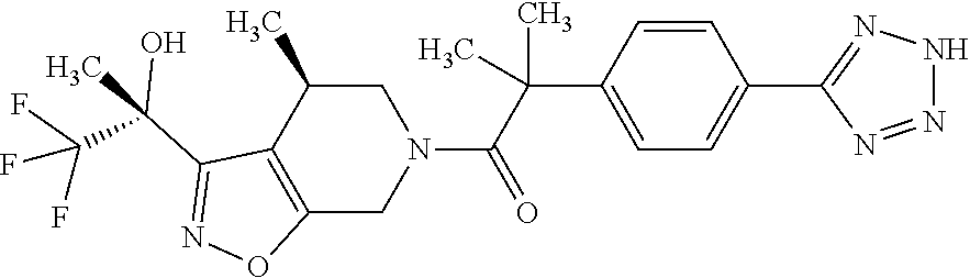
C12=C(C(C)CN(C(C(C3=CC=C(C4=NNN=N4)C=C3)(C)C)=O)C1)C(C(C)(C(F)(F)F)O)=NO2
